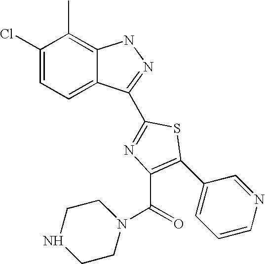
C1(Cl)=CC=C2C(=C1C)NN=C2C1=NC(C(N2CCNCC2)=O)=C(C2=CC=CN=C2)S1
